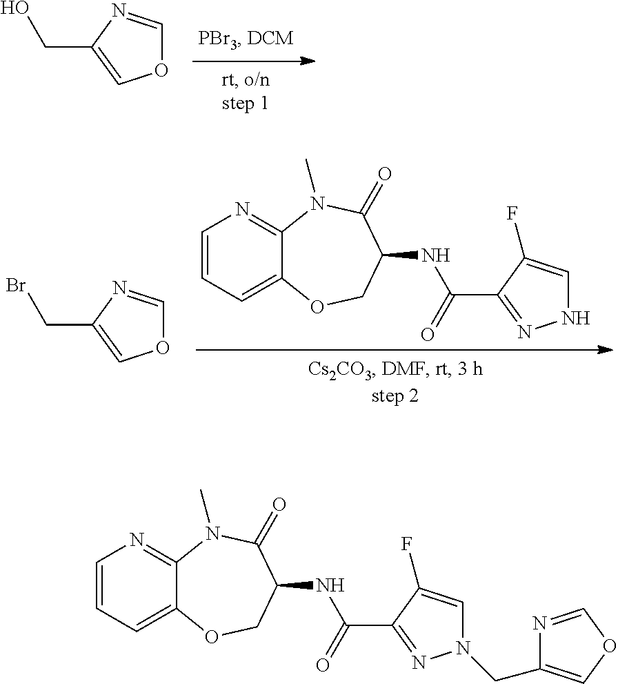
O1C=NC(CO)=C1.C1=CC=C2C(=N1)N(C)C(=O)C(NC(=O)C1=NNC=C1F)CO2.O1C=NC(CBr)=C1.C1=CC=C2C(=N1)N(C)C(=O)C(NC(=O)C1=NN(CC3=COC=N3)C=C1F)CO2
